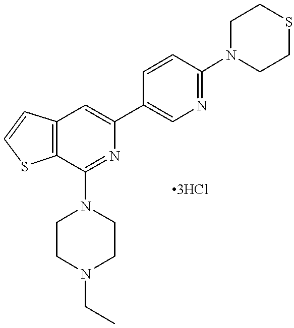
C12=C(C(N3CCN(CC)CC3)=NC(C3=CN=C(N4CCSCC4)C=C3)=C1)SC=C2
